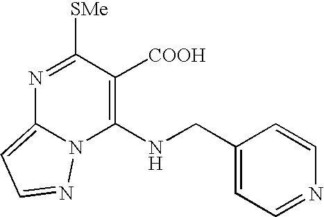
N1=C([SMe])C([COOH])=C(NCC2=CC=NC=C2)N2C1=CC=N2
